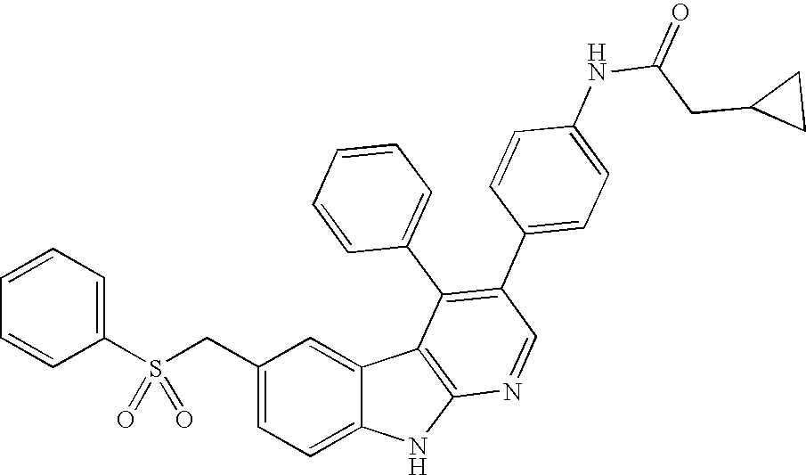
S(CC1=CC=C2C(=C1)C1=C(N2)N=CC(C2=CC=C(NC(=O)CC3CC3)C=C2)=C1C1=CC=CC=C1)(C1=CC=CC=C1)(=O)=O
